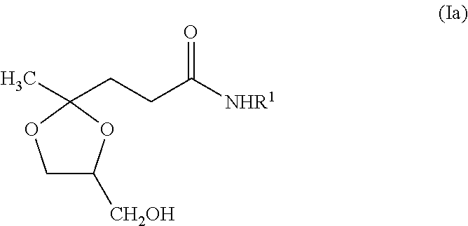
C1C([CH2OH])OC(C)(CCC(=O)[NHR1])O1
